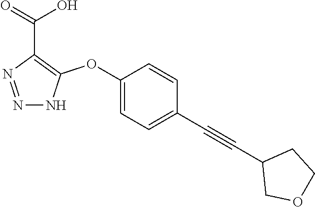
C1(OC2=C(C(=O)O)N=NN2)=CC=C(C#CC2COCC2)C=C1
